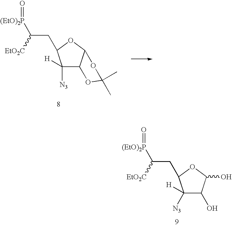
C1([H])([N3])C2C(OC1CC([(EtO)2P]=O)[EtO2C])OC(C)(C)O2.C1([H])([N3])C(O)C(O)OC1CC([(EtO)2P]=O)[EtO2C]
